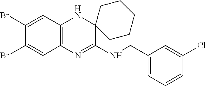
C1(Br)=CC2=C(C=C1Br)N=C(NCC1=CC=CC(Cl)=C1)C1(N2)CCCCC1
